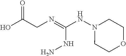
N(=C(NN1CCOCC1)NN)CC(O)=O
